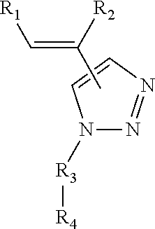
N1([R3][R4])N=NC=C1.CC([R2])=C[R1]
